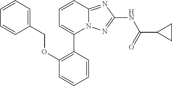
C1=CC(OCC2=CC=CC=C2)=C(C2=CC=CC3=NC(NC(C4CC4)=O)=NN23)C=C1
